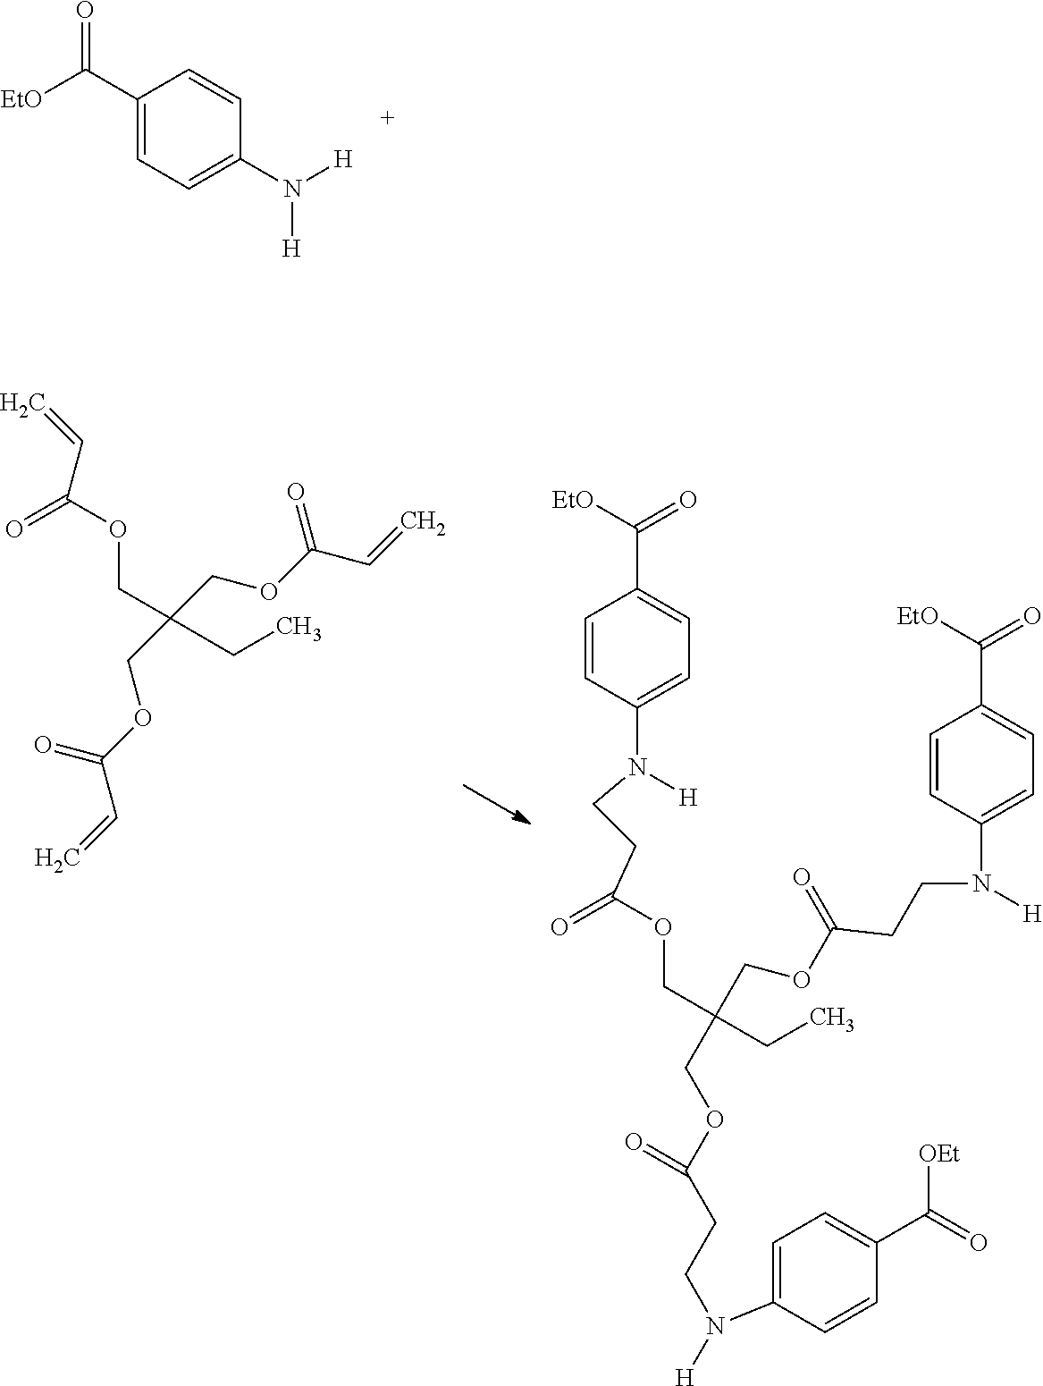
C1(C([EtO])=O)=CC=C(N([H])[H])C=C1.C(OCC(CC)(COC(C=C)=O)COC(C=C)=O)(=O)C=C.C1=CC(N([H])CCC(OCC(COC(CCN(C2=CC=C(C([EtO])=O)C=C2)[H])=O)(CC)COC(CCN(C2=CC=C(C([OEt])=O)C=C2)[H])=O)=O)=CC=C1C([EtO])=O
